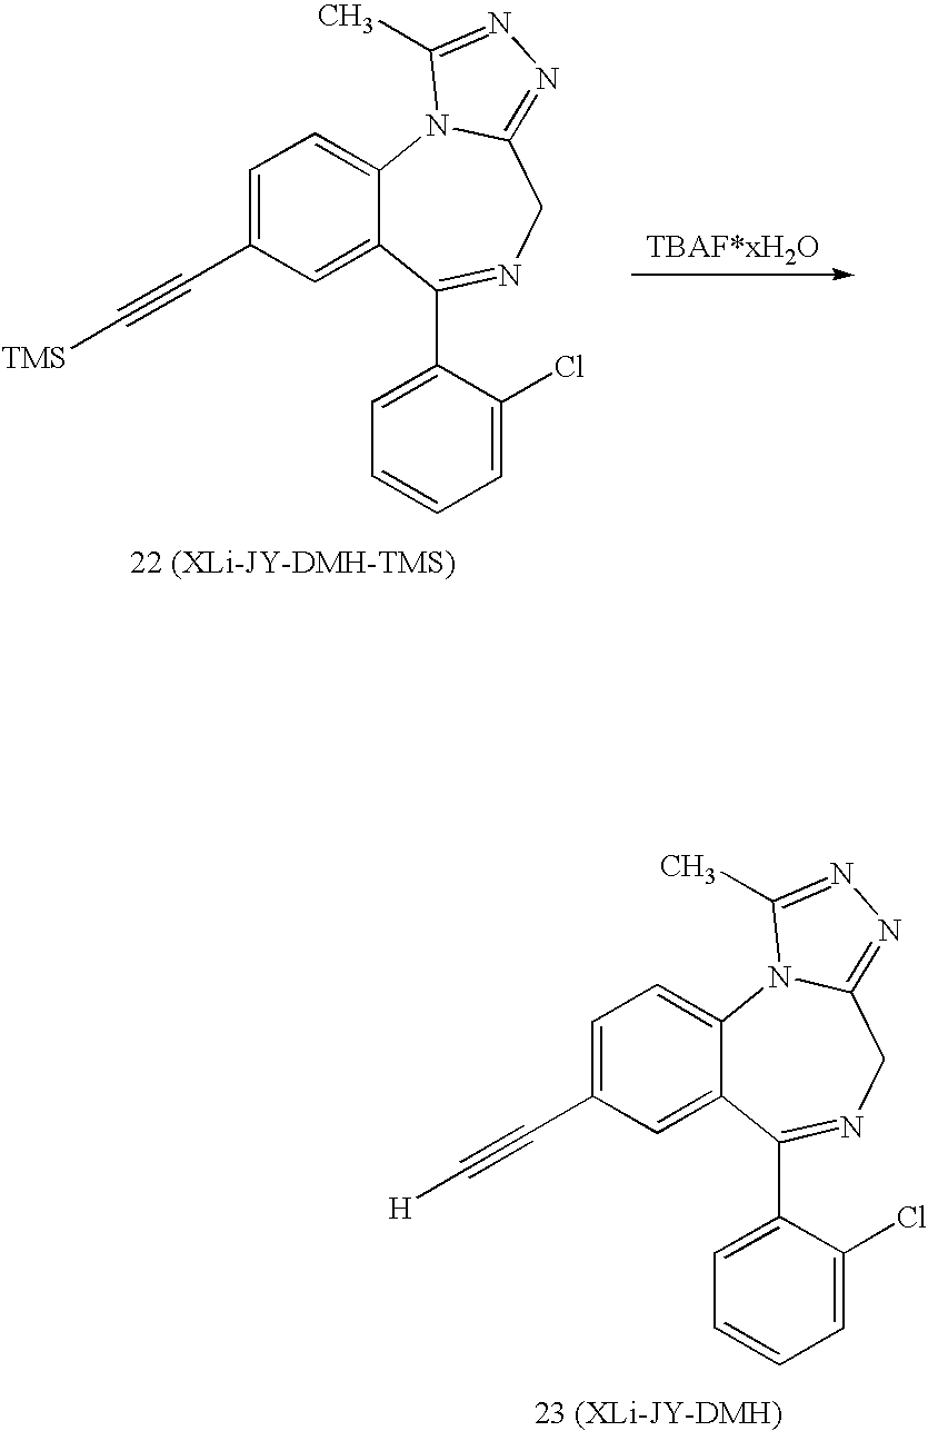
C12=CC=C(C#C[H])C=C1C(C1=CC=CC=C1Cl)=NCC1=NN=C(C)N21.C12=CC=C(C#C[TMS])C=C1C(C1=CC=CC=C1Cl)=NCC1=NN=C(C)N21
